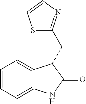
C12=CC=CC=C1NC(=O)C2CC1=NC=CS1
